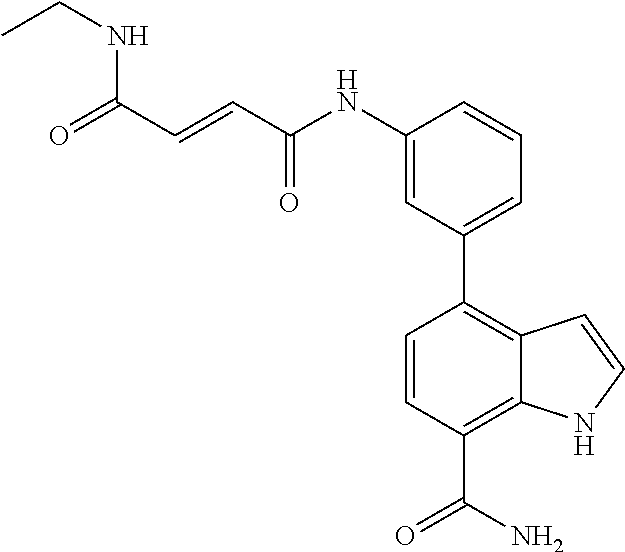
C1(NC(C=CC(=O)NCC)=O)=CC(C2=C3C(=C(C(N)=O)C=C2)NC=C3)=CC=C1
